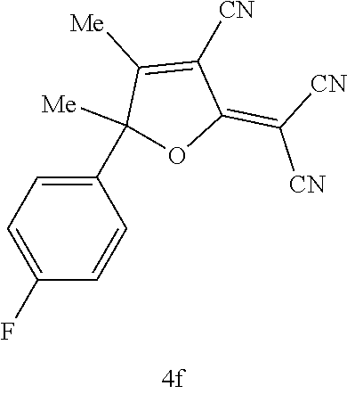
C1(C2([Me])OC(=C([CN])[CN])C([CN])=C2[Me])=CC=C(F)C=C1
